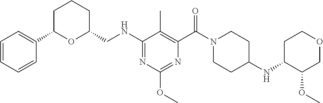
N(C1=NC(OC)=NC(C(N2CCC(NC3C(OC)COCC3)CC2)=O)=C1C)CC1CCCC(C2=CC=CC=C2)O1
